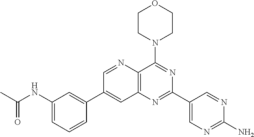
C1(NC(C)=O)=CC=CC(C2=CC3=C(C(N4CCOCC4)=NC(C4=CN=C(N)N=C4)=N3)N=C2)=C1
